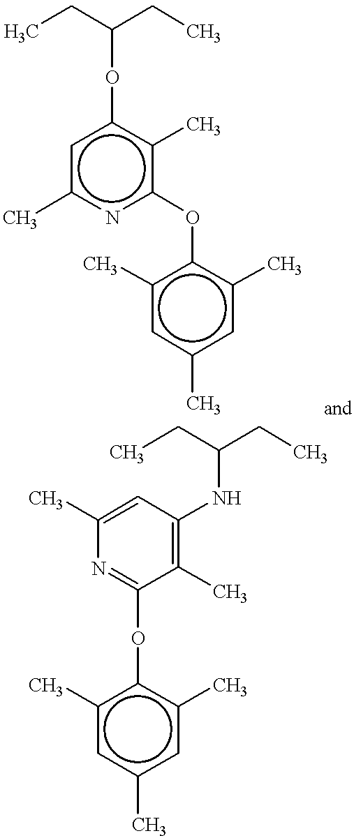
CCC(CC)NC1=C(C)C(Oc2c(C)cc(C)cc2C)=NC(C)=C1.CCC(CC)Oc1cc(C)nc(Oc2c(C)cc(C)cc2C)c1C
